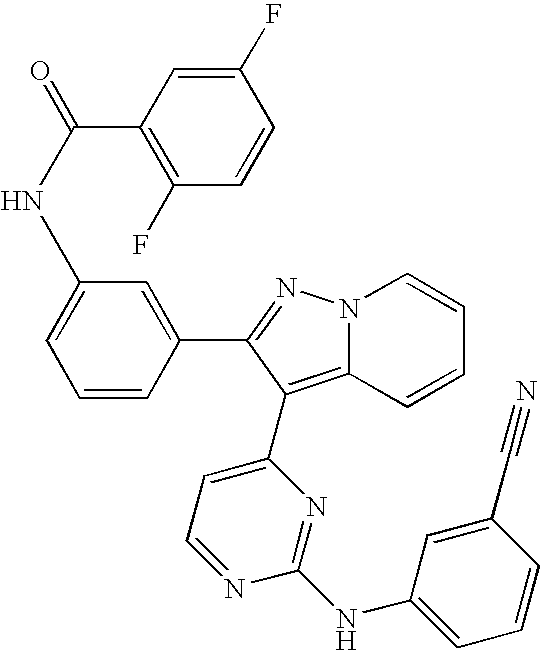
N(C1=CC=CC(C2=NN3C(=C2C2=CC=NC(NC4=CC=CC(C#N)=C4)=N2)C=CC=C3)=C1)C(=O)C1=C(F)C=CC(F)=C1
